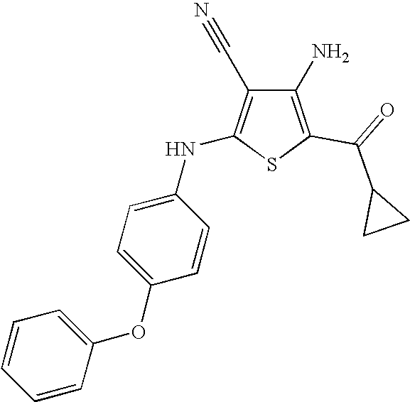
C1(N)=C(C(=O)C2CC2)SC(NC2=CC=C(OC3=CC=CC=C3)C=C2)=C1C#N
